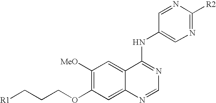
[R1]CCCOC1=C([MeO])C=C2C(=C1)N=CN=C2NC1=CN=C([R2])N=C1
